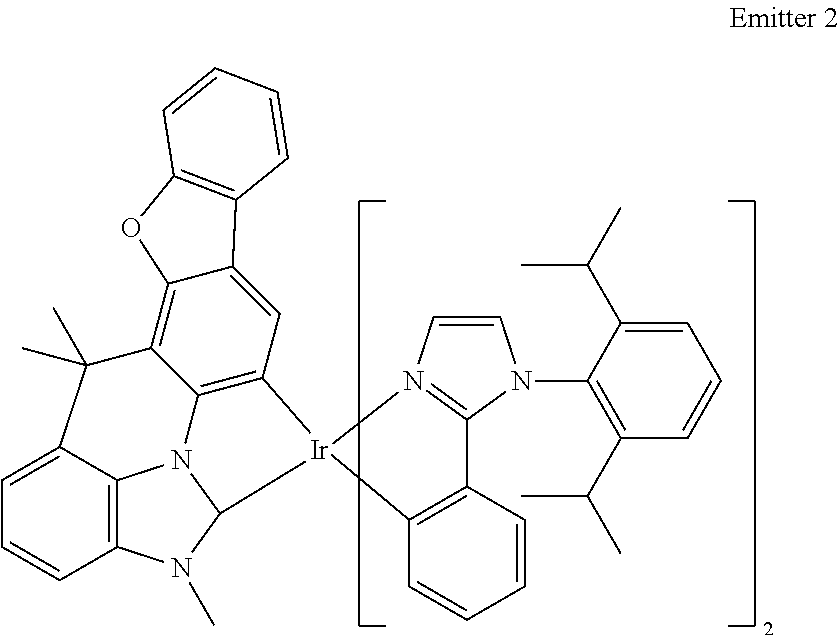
C1=CN2=C(N1C1=C(C(C)C)C=CC=C1C(C)C)C1=C(C=CC=C1)[Ir]21C2N(C)C3=C4C(=CC=C3)C(C)(C)C3=C5C(=CC1=C3N42)C1=C(O5)C=CC=C1
